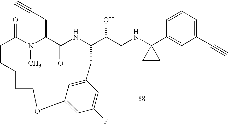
C1=CC=C(C#C)C=C1C1(NCC(O)C2NC(=O)C(CC#C)N(C)C(=O)CCCCCOC3=CC(F)=CC(=C3)C2)CC1
